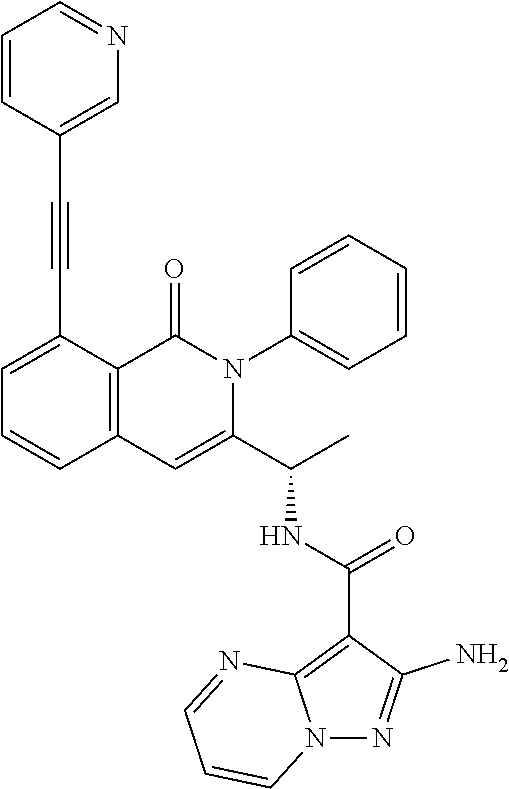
C1=C(C#CC2=CN=CC=C2)C2=C(C=C1)C=C(C(C)NC(C1=C3N(N=C1N)C=CC=N3)=O)N(C1=CC=CC=C1)C2=O
